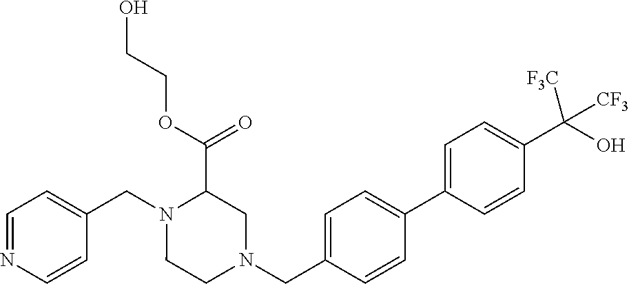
C1=NC=CC(CN2CCN(CC3=CC=C(C4=CC=C(C(O)([CF3])[CF3])C=C4)C=C3)CC2C(=O)OCCO)=C1
